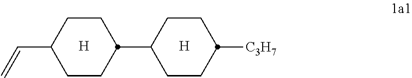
[H].C1CC(C=C)CCC1C1CCC([C3H7])CC1.[H]
